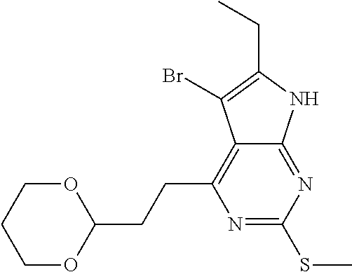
N1=C(SC)N=C2C(=C1CCC1OCCCO1)C(Br)=C(CC)N2
